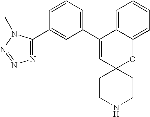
C1=CC=C(C2=CC3(OC4=CC=CC=C24)CCNCC3)C=C1C1=NN=NN1C
